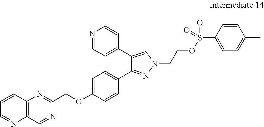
C1=CC2=C(N=C1)C=NC(COC1=CC=C(C3=NN(CCOS(C4=CC=C(C)C=C4)(=O)=O)C=C3C3=CC=NC=C3)C=C1)=N2
